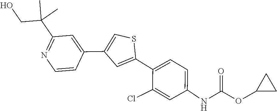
C1(C2=CC=C(NC(=O)OC3CC3)C=C2Cl)=CC(C2=CC(C(CO)(C)C)=NC=C2)=CS1
